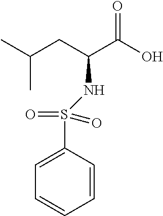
C(C)(CC(C(O)=O)NS(=O)(=O)C1=CC=CC=C1)C
